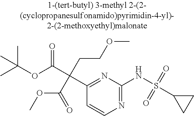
C1(C(C(OC(C)(C)C)=O)(CCOC)C(=O)OC)=NC(NS(C2CC2)(=O)=O)=NC=C1
